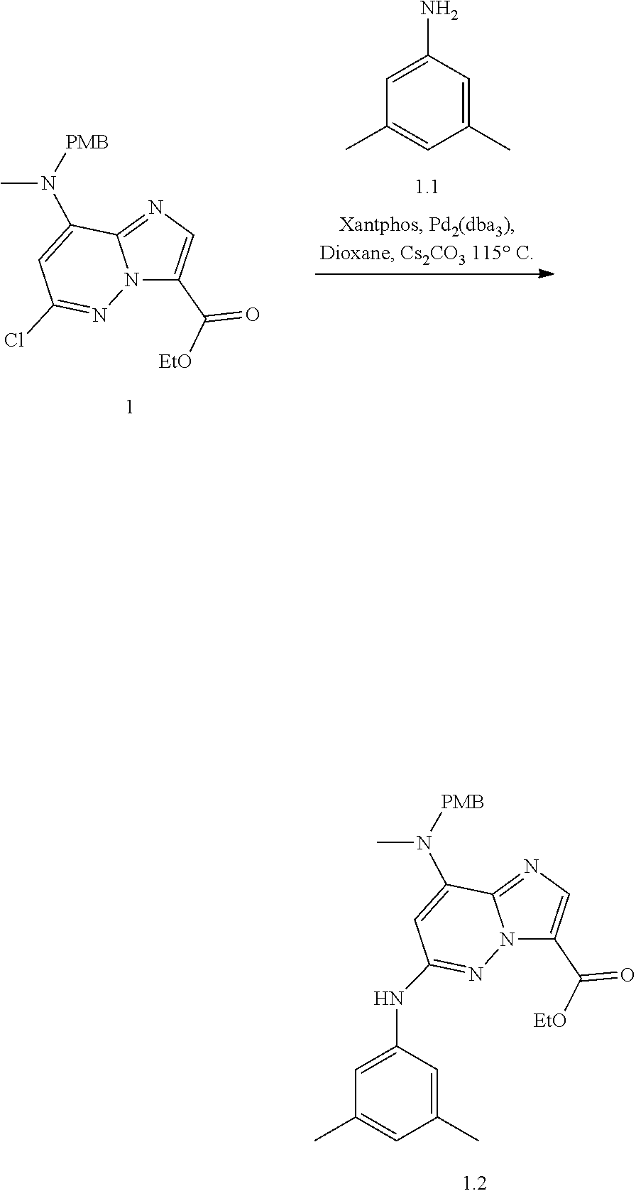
N12C(=NC=C1C(=O)[EtO])C(N(C)[PMB])=CC(NC1=CC(C)=CC(C)=C1)=N2.N12C(=NC=C1C(=O)[EtO])C(N(C)[PMB])=CC(Cl)=N2.C1=C(N)C=C(C)C=C1C
